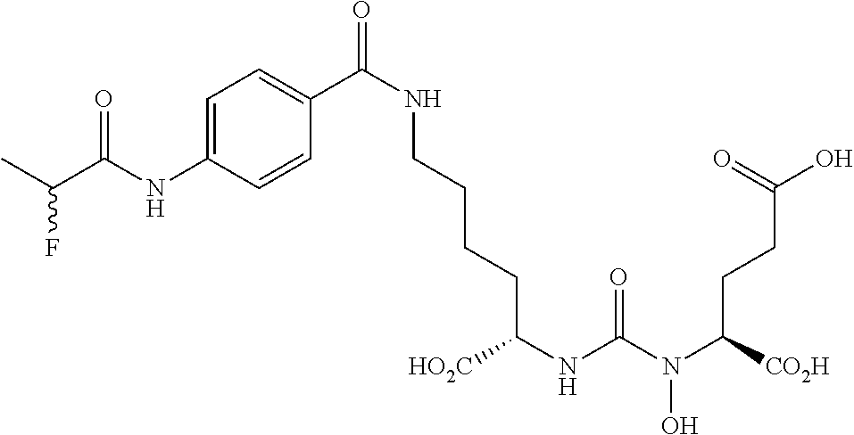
CC(C(NC1=CC=C(C(=O)NCCCCC(NC(N(C([CO2H])CCC(O)=O)O)=O)[HO2C])C=C1)=O)F
